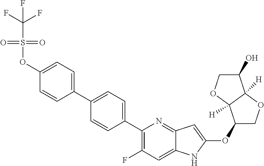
C1(OC2=CC3=NC(C4=CC=C(C5=CC=C(OS(C(F)(F)F)(=O)=O)C=C5)C=C4)=C(F)C=C3N2)COC2([H])C1([H])OCC2O
